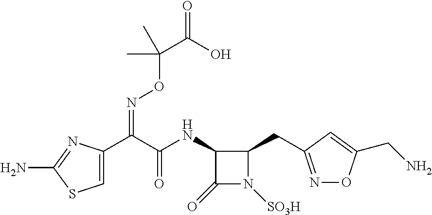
C1=C(C(C(NC2C(=O)N([SO3H])C2CC2=NOC(CN)=C2)=O)=NOC(C(O)=O)(C)C)N=C(N)S1
